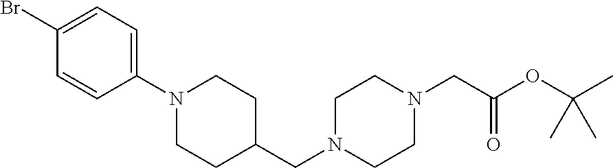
N1(C2=CC=C(Br)C=C2)CCC(CN2CCN(CC(OC(C)(C)C)=O)CC2)CC1
